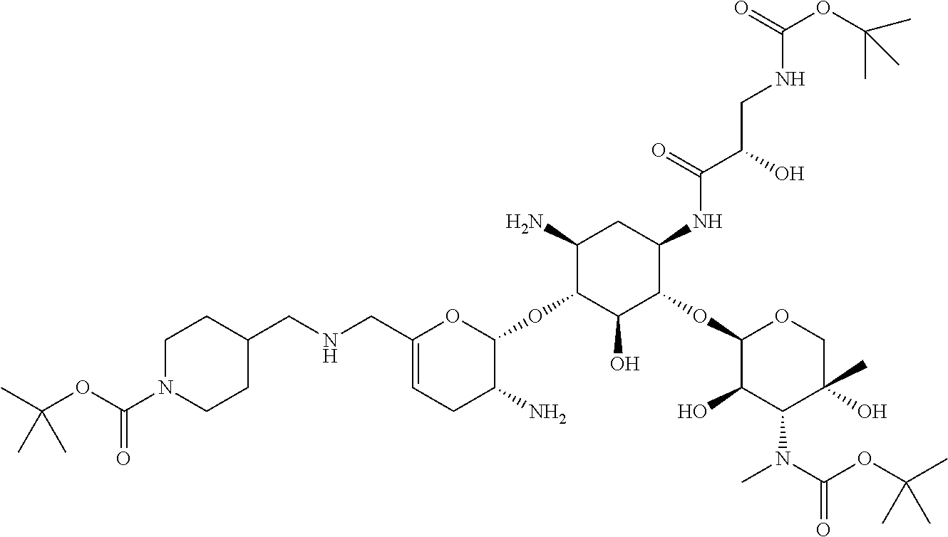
C1(N)C(OC2C(N)CC=C(CNCC3CCN(C(=O)OC(C)(C)C)CC3)O2)C(O)C(OC2C(O)C(N(C)C(=O)OC(C)(C)C)C(O)(C)CO2)C(NC(=O)C(CNC(=O)OC(C)(C)C)O)C1
